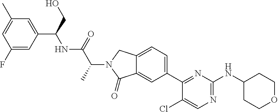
C1(Cl)=CN=C(NC2CCOCC2)N=C1C1=CC=C2C(=C1)C(=O)N(C(C(=O)NC(C1=CC(C)=CC(F)=C1)CO)C)C2
